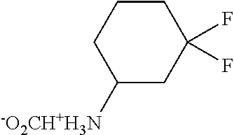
C1([-O2CH+H3N])CC(F)(F)CCC1
